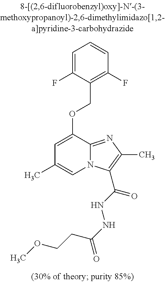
C1=C(F)C(COC2=CC(C)=CN3C2=NC(C)=C3C(NNC(=O)CCOC)=O)=C(F)C=C1
